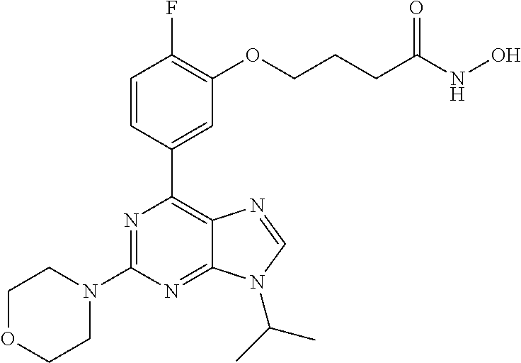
C1=CC(C2=C3C(=NC(N4CCOCC4)=N2)N(C(C)C)C=N3)=CC(OCCCC(NO)=O)=C1F
